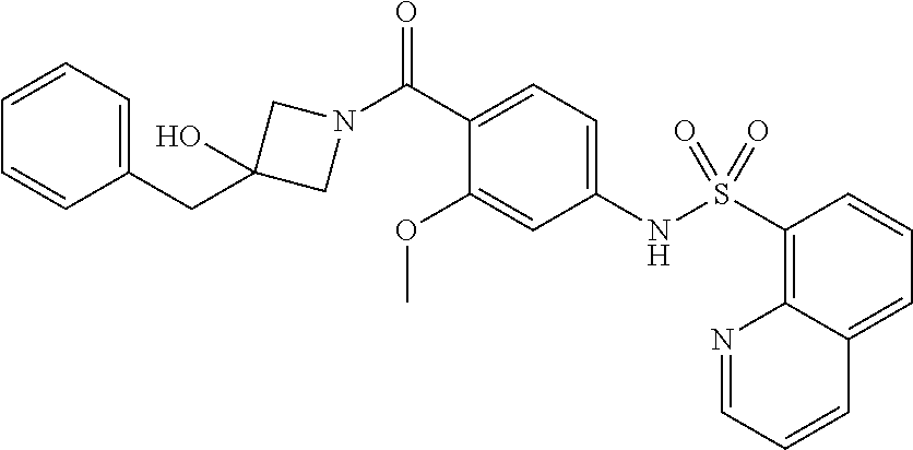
C1(C(N2CC(CC3=CC=CC=C3)(O)C2)=O)=CC=C(NS(C2=C3C(=CC=C2)C=CC=N3)(=O)=O)C=C1OC
